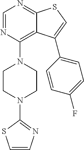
C12=C(N3CCN(C4=NC=CS4)CC3)N=CN=C1SC=C2C1=CC=C(F)C=C1
